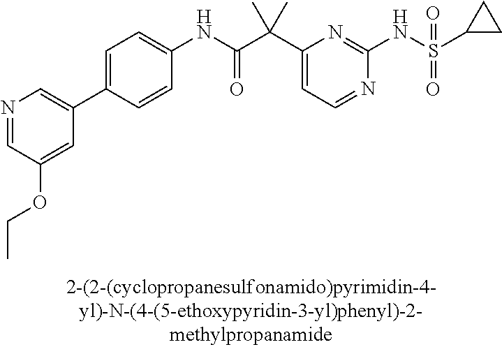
N1=CC=C(C(C(NC2=CC=C(C3=CN=CC(OCC)=C3)C=C2)=O)(C)C)N=C1NS(=O)(=O)C1CC1
